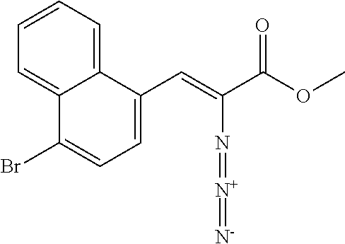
C1=C(C=C(C(OC)=O)N=[N+]=[N-])C2=CC=CC=C2C(Br)=C1
